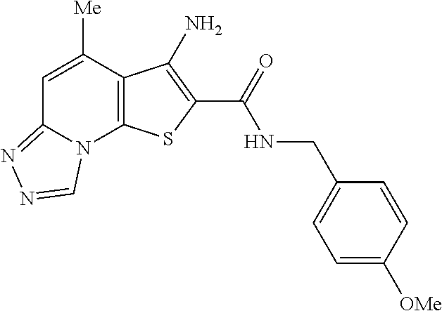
N(C(=O)C1=C(N)C2=C(N3C(=NN=C3)C=C2[Me])S1)CC1=CC=C([OMe])C=C1
